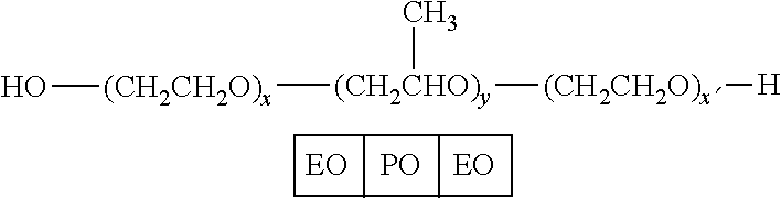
[PO].C[(CH2CHO)y]([(CH2CH2O)x][H])[(CH2CH2O)x]O
